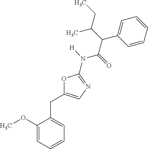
C1(OC)=CC=CC=C1CC1=CN=C(N(C(C(C2=CC=CC=C2)C(CC)C)=O)[H])O1
